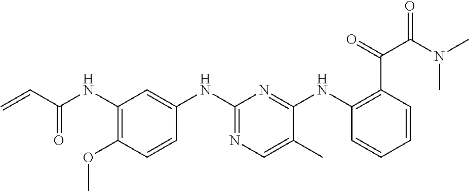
C1(NC(C=C)=O)=C(OC)C=CC(NC2=NC=C(C)C(NC3=C(C(=O)C(N(C)C)=O)C=CC=C3)=N2)=C1
